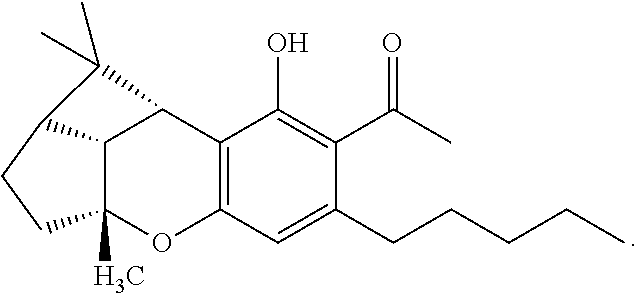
C12=C(C(O)=C(C(C)=O)C(CCCCC)=C1)C1C3C(C)(O2)CCC3C1(C)C
